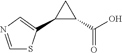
C1=NC=C(C2C(C(O)=O)C2)S1
